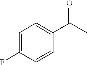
C1=C(F)C=CC(C(=O)C)=C1
